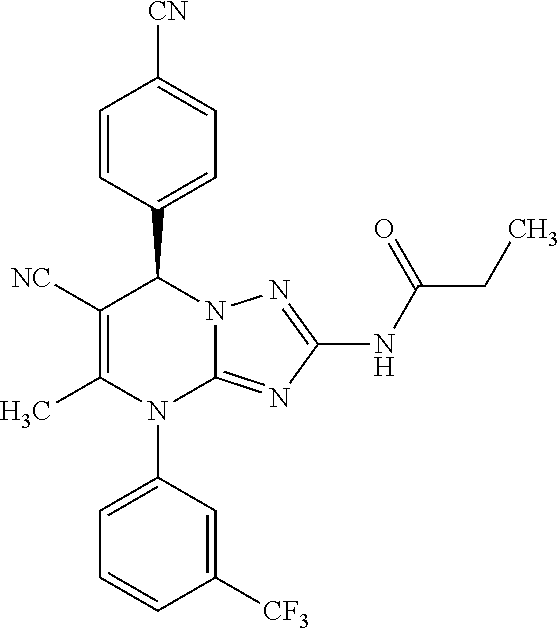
C1=CC(C2C([NC])=C(C)N(C3=CC=CC([CF3])=C3)C3=NC(NC(=O)CC)=NN23)=CC=C1[CN]
